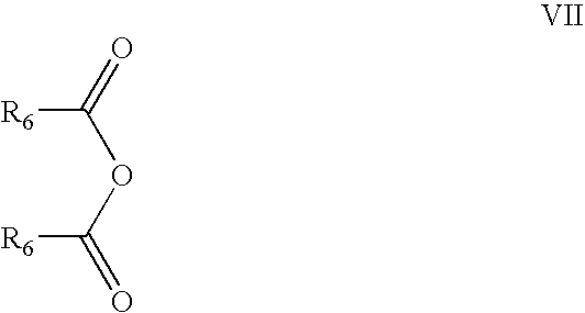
[R6]C(=O)OC(=O)[R6]
